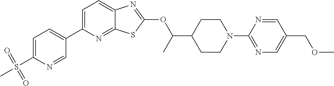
C1=C(C2=CC=C(S(C)(=O)=O)N=C2)N=C2C(=C1)N=C(OC(C1CCN(C3=NC=C(COC)C=N3)CC1)C)S2
